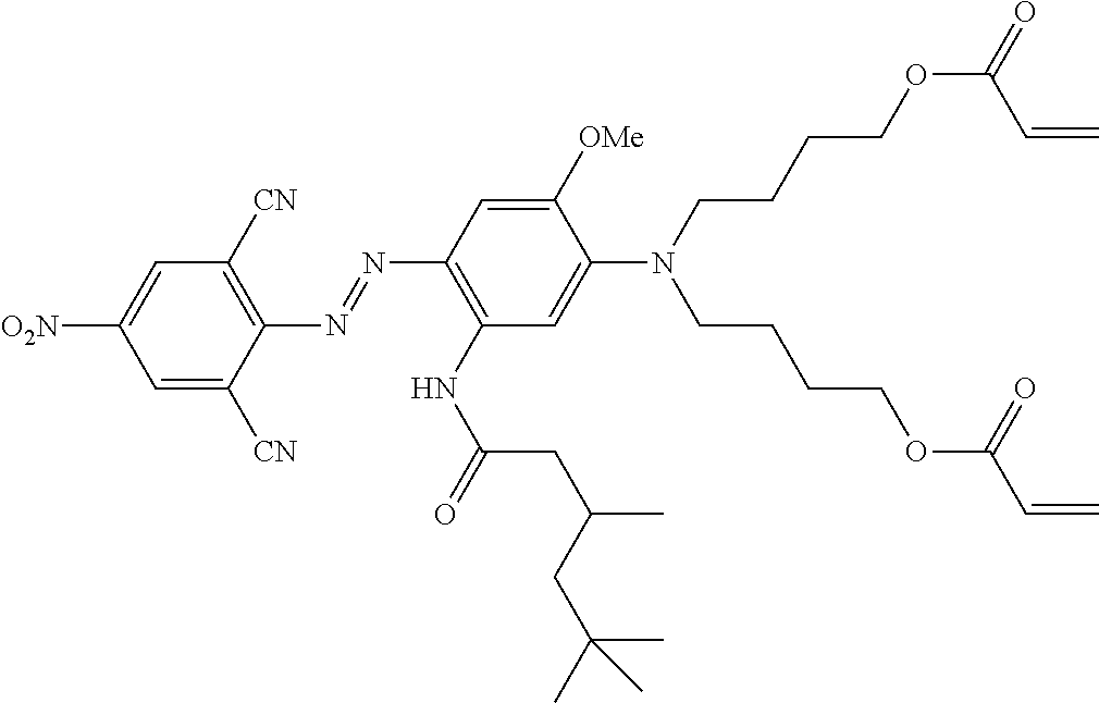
C1([OMe])=CC(N=NC2=C([CN])C=C([O2N])C=C2[CN])=C(NC(=O)CC(C)CC(C)(C)C)C=C1N(CCCCOC(=O)C=C)CCCCOC(C=C)=O
